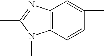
CC1=CC2=C(C=C1)N(C)C(C)=N2
